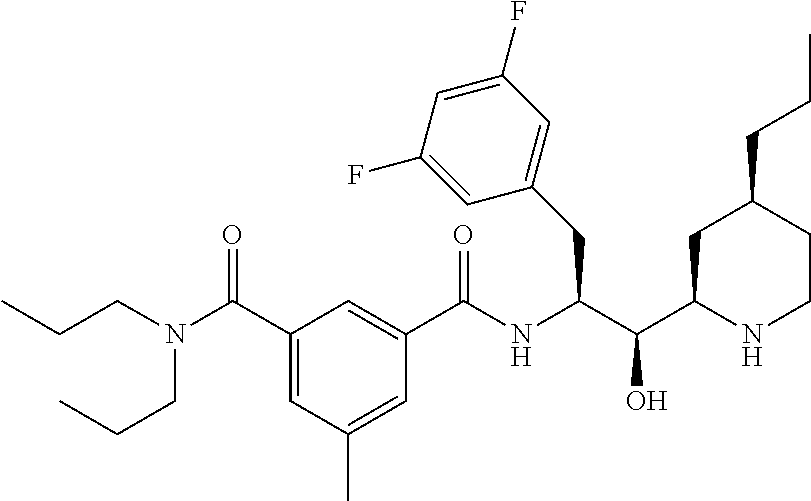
C1(CC(C(C2CC(CCC)CCN2)O)NC(C2=CC(C(N(CCC)CCC)=O)=CC(C)=C2)=O)=CC(F)=CC(F)=C1
